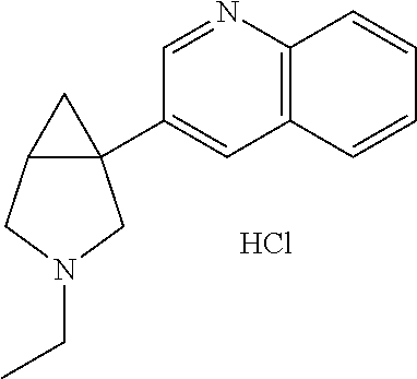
C1(C23C(CN(CC)C2)C3)=CC2=C(N=C1)C=CC=C2.Cl
